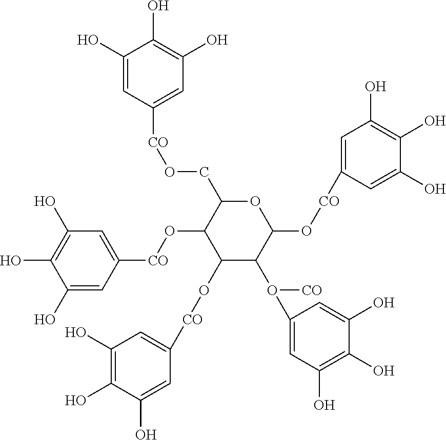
C1(O[CO]C2=CC(O)=C(O)C(O)=C2)C(O([CO])C2=CC(O)=C(O)C(O)=C2)C(O[CO]C2=CC(O)=C(O)C(O)=C2)OC(CO[CO]C2=CC(O)=C(O)C(O)=C2)C1O[CO]C1=CC(O)=C(O)C(O)=C1
